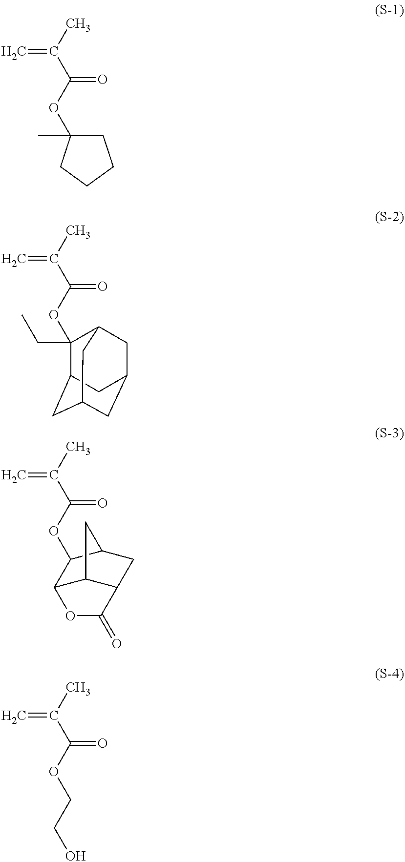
C1C(OC(=O)C(=C)C)(C)CCC1.C1(OC(=O)C(=C)C)(CC)C2CC3CC(CC1C3)C2.O(C(=O)C(=C)C)CCO.O(C(=O)C(=C)C)C1C2C3C(CC1C3)C(=O)O2
